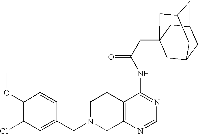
C1N(CC2=CC(Cl)=C(OC)C=C2)CC2=C(C1)C(NC(=O)CC13CC4CC(CC(C1)C4)C3)=NC=N2
